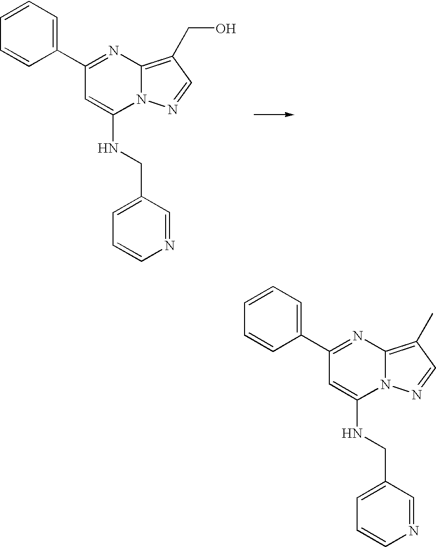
C1=CC=C(C2=NC3=C(CO)C=NN3C(NCC3=CC=CN=C3)=C2)C=C1.C1=CC=C(C2=NC3=C(C)C=NN3C(NCC3=CC=CN=C3)=C2)C=C1
